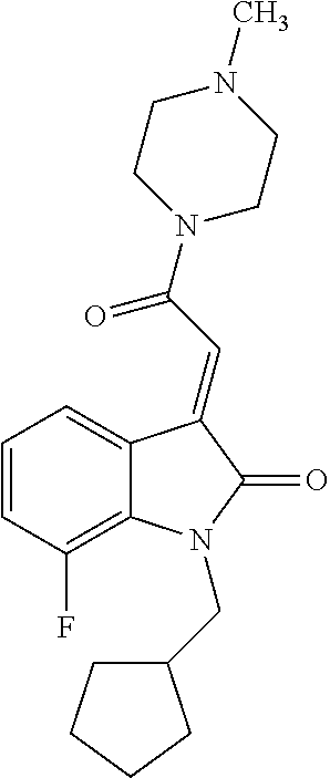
C1=C2C(=C(F)C=C1)N(CC1CCCC1)C(=O)C2=CC(=O)N1CCN(C)CC1
